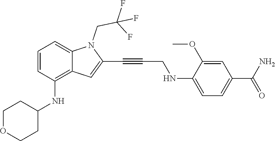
C1=C(NCC#CC2=CC3=C(NC4CCOCC4)C=CC=C3N2CC(F)(F)F)C(OC)=CC(C(N)=O)=C1
